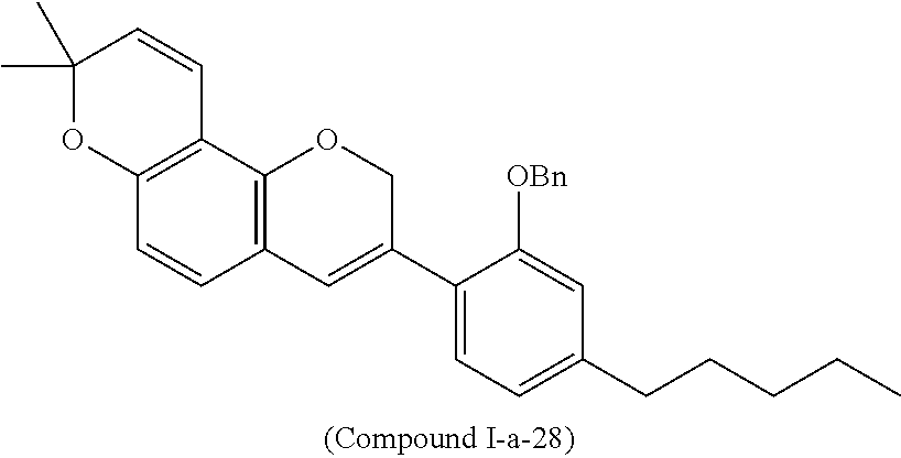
C12=C(C3=C(C=C1)C=C(C1=CC=C(CCCCC)C=C1[OBn])CO3)C=CC(C)(C)O2
